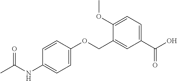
C1(COC2=CC=C(NC(C)=O)C=C2)=CC(C(O)=O)=CC=C1OC
